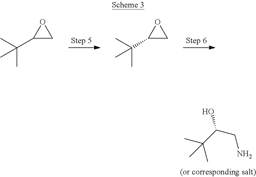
C1(C(C)(C)C)CO1.C1(C(C)(C)C)CO1.C(CN)(O)C(C)(C)C
